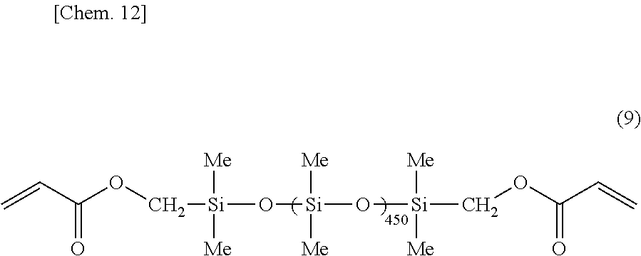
C=CC(=O)OC[Si](O[Si](O[Si](COC(=O)C=C)([Me])[Me])([Me])[Me])([Me])[Me]
